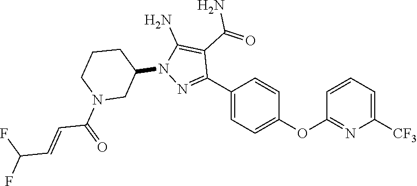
N1=C(C2=CC=C(OC3=NC([CF3])=CC=C3)C=C2)C(C(N)=O)=C(N)N1C1CN(C(C=CC(F)F)=O)CCC1
